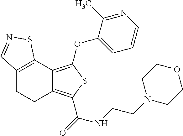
C12=C(C3=C(OC4=CC=CN=C4C)SC(C(=O)NCCN4CCOCC4)=C3CC1)SN=C2
